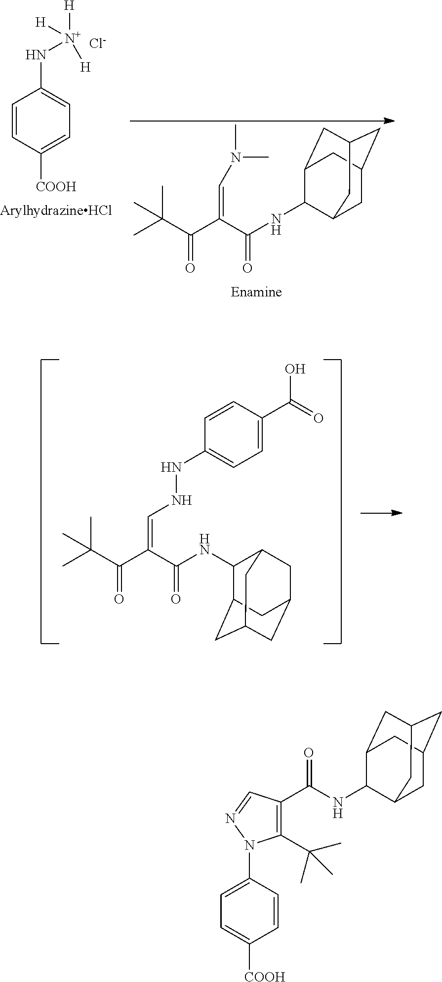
C1=CC([COOH])=CC=C1N[N+]([H])([H])[H].[Cl-].C1C2CC3CC(C(NC(C(C(C(C)(C)C)=O)=CN(C)C)=O)C1C3)C2.C(C(C(C(NC1C2CC3CC(CC1C3)C2)=O)=CNNC1=CC=C(C(=O)O)C=C1)=O)(C)(C)C.C1C2CC3CC(C(NC(=O)C4=C(C(C)(C)C)N(C5=CC=C([COOH])C=C5)N=C4)C1C3)C2
